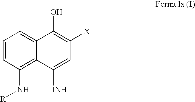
C1=CC(N[R])=C2C(=C1)C(O)=C([X])C=C2[INH]
